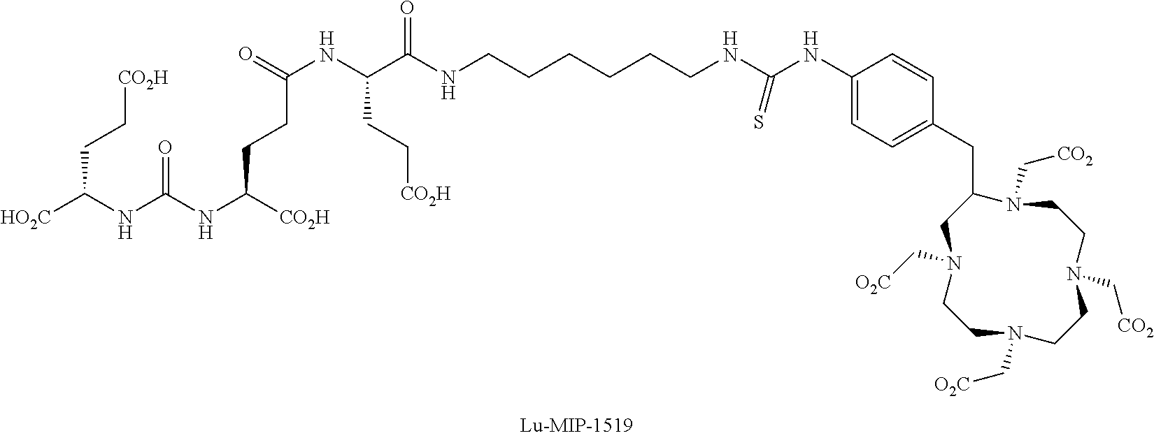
[CO2H]CCC([HO2C])NC(NC([CO2H])CCC(=O)NC(C(NCCCCCCNC(NC1=CC=C(CC2CN(C[O2C])CCN(C[O2C])CCN(C[CO2])CCN2C[CO2])C=C1)=S)=O)CC[CO2H])=O
